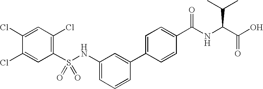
C1=C(Cl)C(Cl)=CC(S(NC2=CC=CC(C3=CC=C(C(NC(C(C)C)C(O)=O)=O)C=C3)=C2)(=O)=O)=C1Cl
